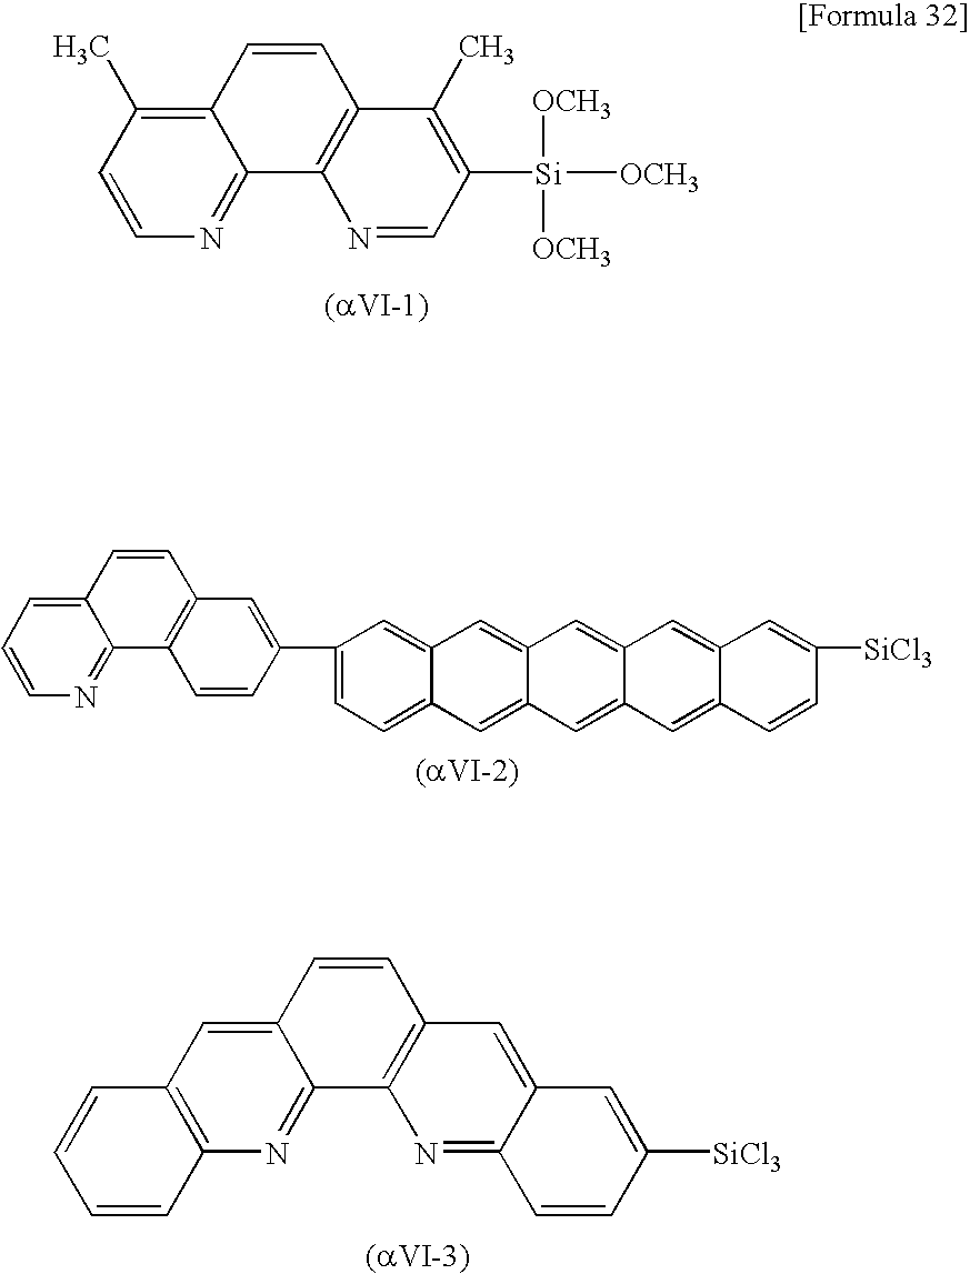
C12=C(C)C=CN=C1C1=C(C=C2)C(C)=C([Si]([OCH3])([OCH3])[OCH3])C=N1.C12=CC=CN=C1C1=C(C=C2)C=C(C2=CC=C3C(=C2)C=C2C(=C3)C=C3C(=C2)C=C2C(=C3)C=CC([SiCl3])=C2)C=C1.C12=CC3=C(N=C1C1=C(C=C2)C=C2C(=N1)C=CC([SiCl3])=C2)C=CC=C3
